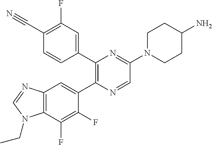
C1(C#N)=C(F)C=C(C2=C(C3=CC4=C(C(F)=C3F)N(CC)C=N4)N=CC(N3CCC(N)CC3)=N2)C=C1
